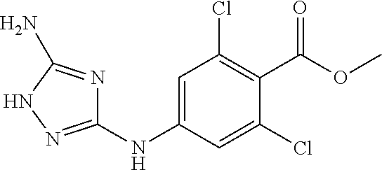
N(C1=CC(Cl)=C(C(OC)=O)C(Cl)=C1)C1=NNC(N)=N1
